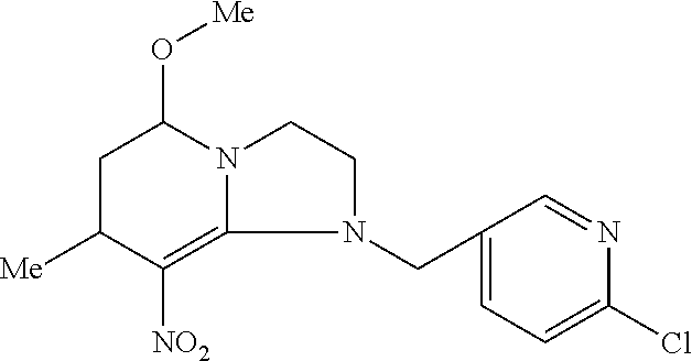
C1C([Me])C([NO2])=C2N(C1O[Me])CCN2CC1=CC=C(Cl)N=C1
